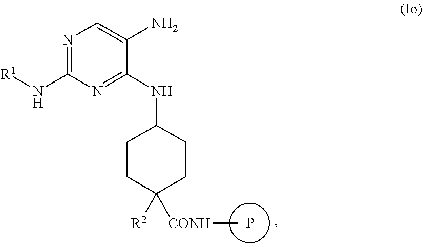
P.N1=C(N[R1])N=C(NC2CCC([R2])([CONH]C)CC2)C(N)=C1
